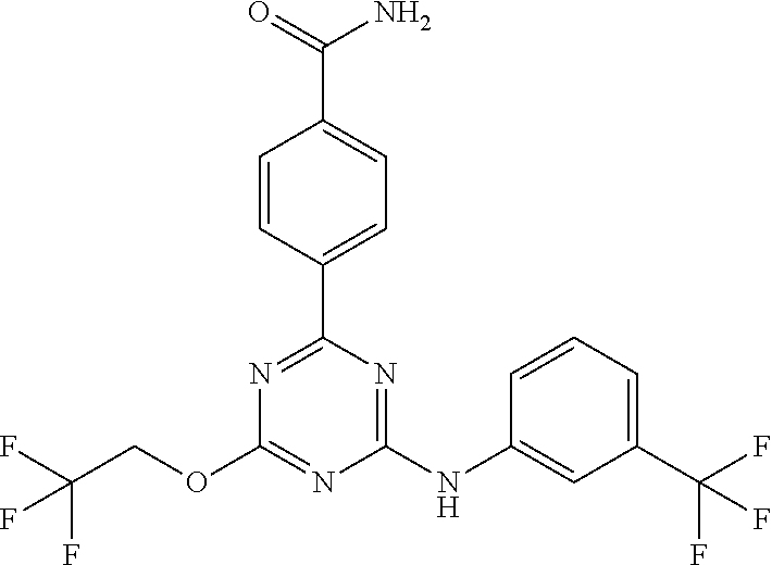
C1(C2=CC=C(C(N)=O)C=C2)=NC(OCC(F)(F)F)=NC(NC2=CC(C(F)(F)F)=CC=C2)=N1
